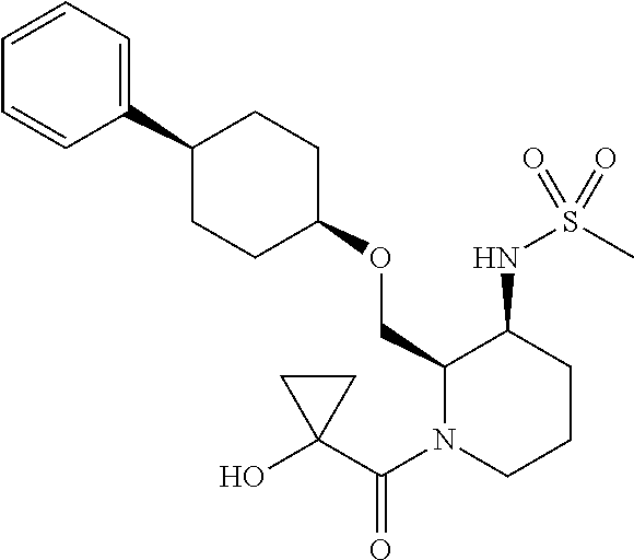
C1(COC2CCC(C3=CC=CC=C3)CC2)N(C(C2(O)CC2)=O)CCCC1NS(C)(=O)=O
